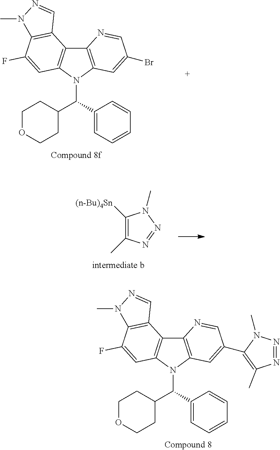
C1([(n-Bu)4Sn])=C(C)N=NN1C.C12=C(C=C(Br)C=N1)N(C(C1CCOCC1)C1=CC=CC=C1)C1=C2C2=C(C(F)=C1)N(C)N=C2.C12=C(C=C(C3=C(C)N=NN3C)C=N1)N(C(C1CCOCC1)C1=CC=CC=C1)C1=C2C2=C(C(F)=C1)N(C)N=C2
